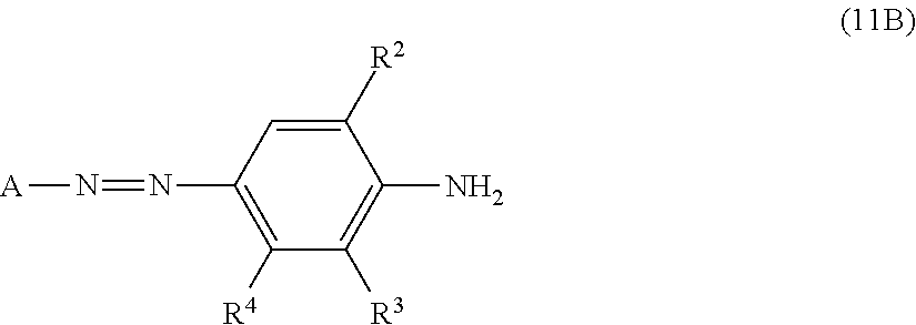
C1([R2])=CC(N=N[A])=C([R4])C([R3])=C1N
